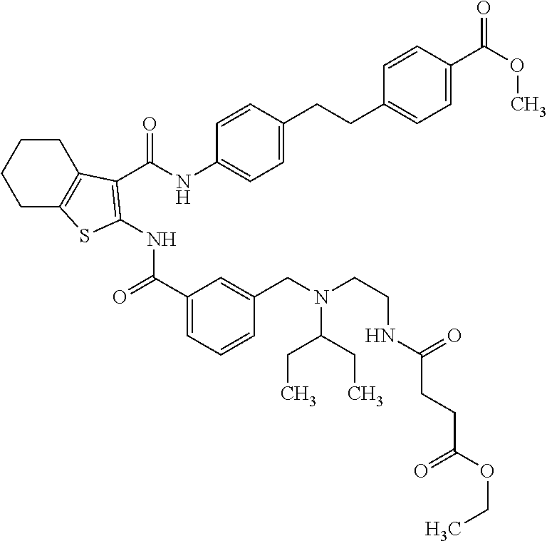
C(NC1=CC=C(CCC2=CC=C(C(=O)OC)C=C2)C=C1)(=O)C1=C(NC(=O)C2=CC=CC(CN(CCNC(CCC(OCC)=O)=O)C(CC)CC)=C2)SC2=C1CCCC2
